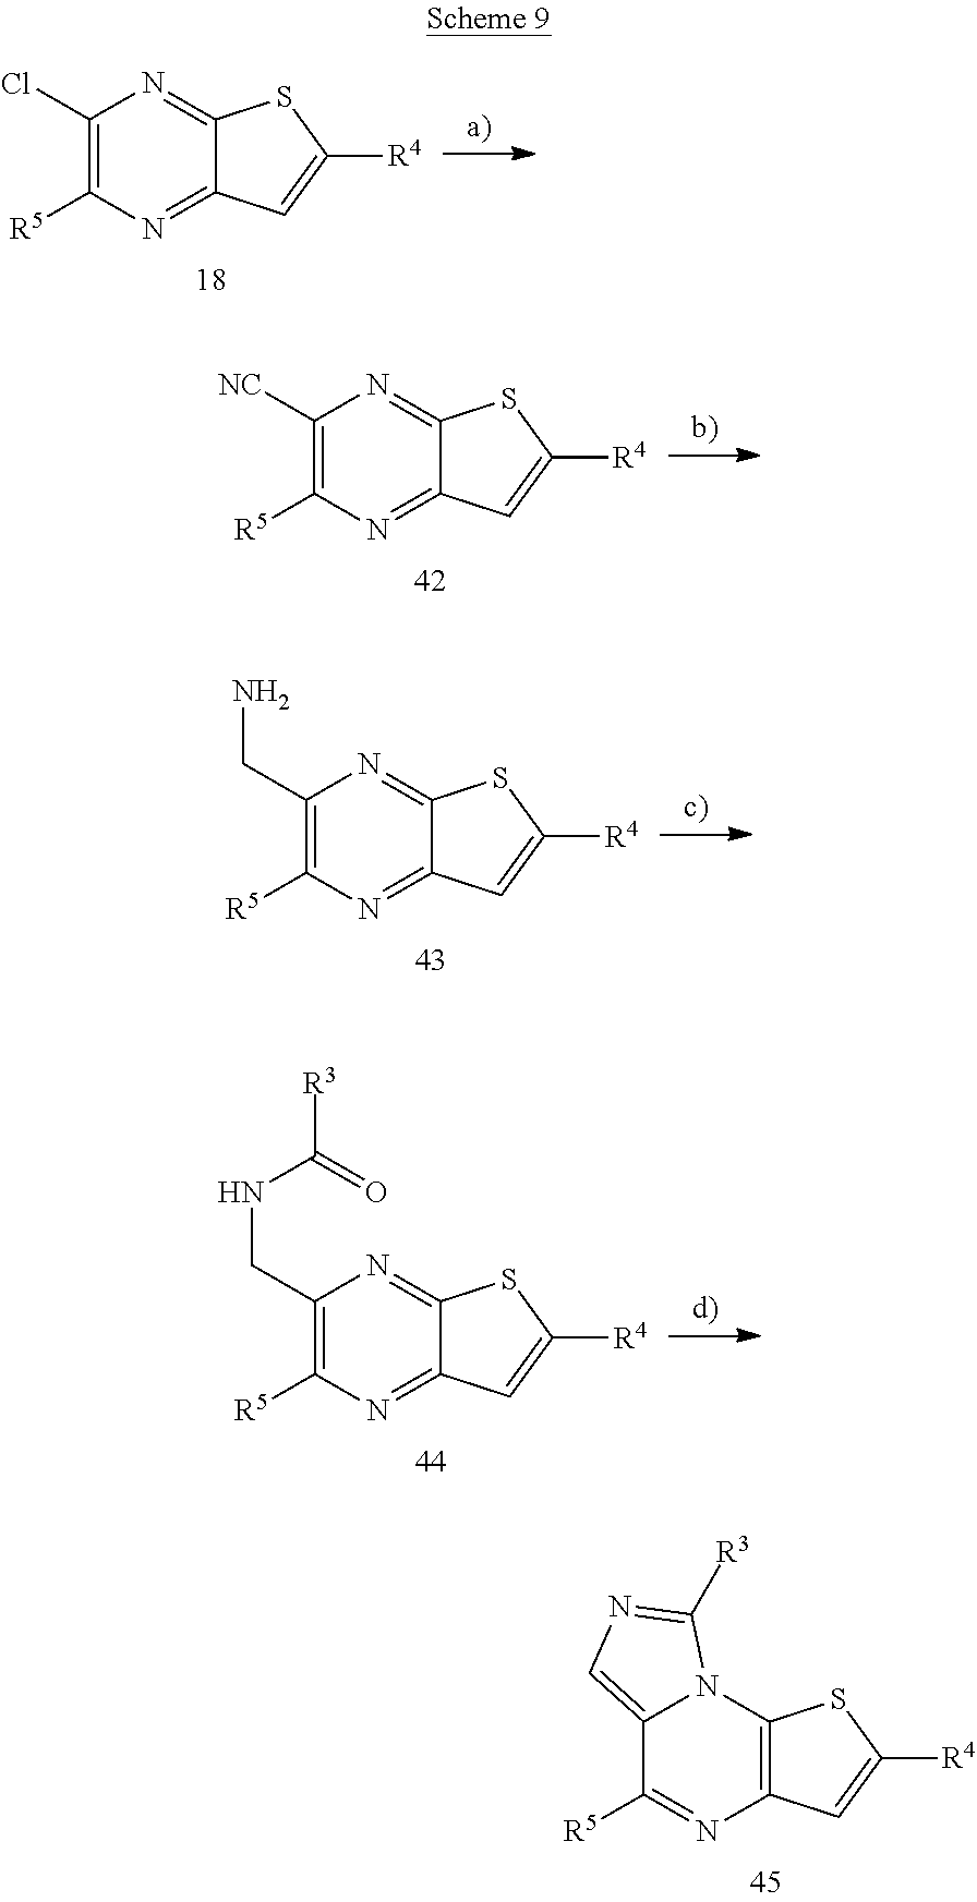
C1(Cl)=C([R5])N=C2C(=N1)SC([R4])=C2.C1([NC])=C([R5])N=C2C(=N1)SC([R4])=C2.C1(CN)=C([R5])N=C2C(=N1)SC([R4])=C2.C1(CNC([R3])=O)=C([R5])N=C2C(=N1)SC([R4])=C2.C12=CN=C([R3])N1C1=C(N=C2[R5])C=C([R4])S1
